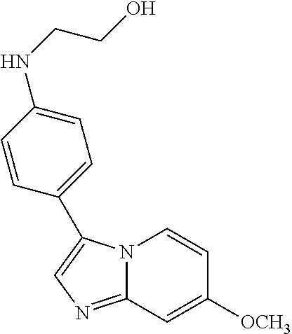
N12C(=NC=C1C1=CC=C(NCCO)C=C1)C=C([OCH3])C=C2
